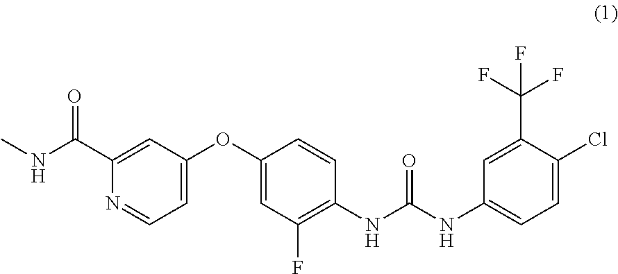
CNC(=O)C1=CC(OC2=CC(F)=C(NC(=O)NC3=CC=C(Cl)C(C(F)(F)F)=C3)C=C2)=CC=N1
